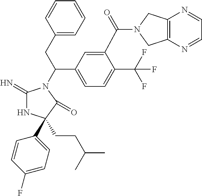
C1(=N)NC(C2=CC=C(F)C=C2)(CCC(C)C)C(=O)N1C(CC1=CC=CC=C1)C1=CC=C(C(F)(F)F)C(C(=O)N2CC3=C(C2)N=CC=N3)=C1
